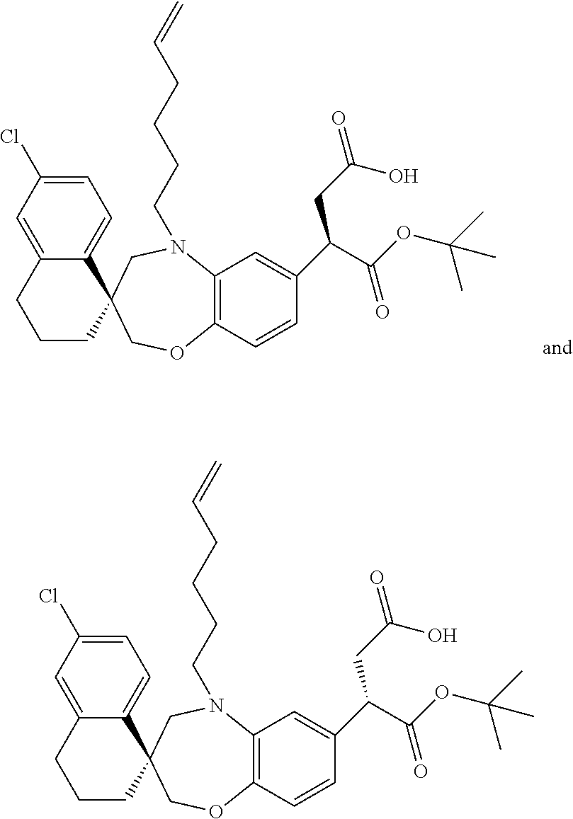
C1=C(Cl)C=C2C(=C1)C1(CCC2)COC2=C(N(CCCCC=C)C1)C=C(C(C(OC(C)(C)C)=O)CC(=O)O)C=C2.C1=C(Cl)C=C2C(=C1)C1(CCC2)COC2=C(N(CCCCC=C)C1)C=C(C(C(OC(C)(C)C)=O)CC(=O)O)C=C2
